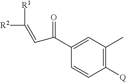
C1([Q])=C(C)C=C(C(=O)C=C([R2])[R1])C=C1
